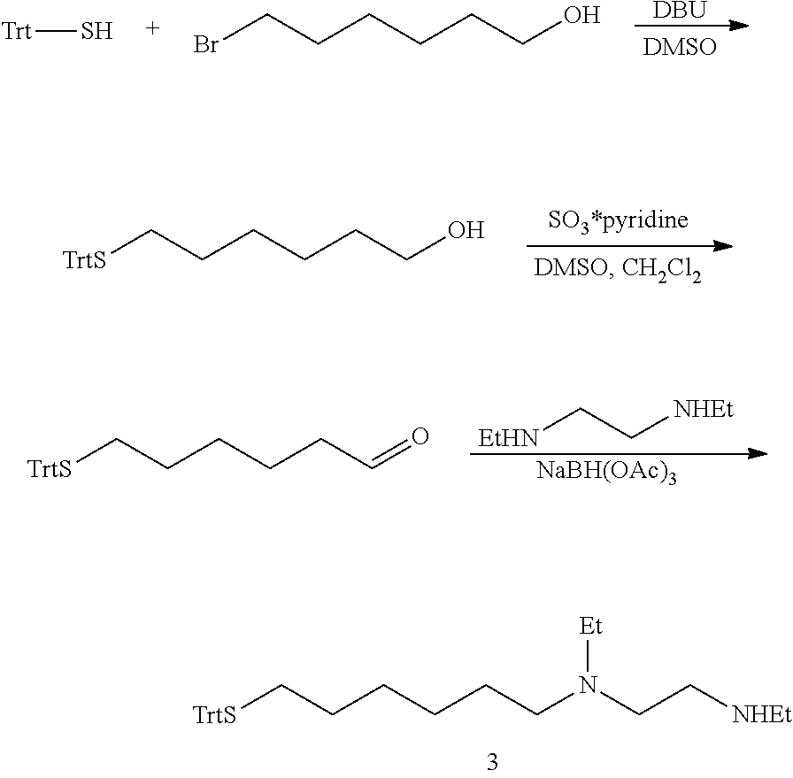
[TrtS]CCCCCCN(CC[NHEt])[Et].[DBU].[DMSO].[Trt]S.BrCCCCCCO.[TrtS]CCCCCCO.[EtHN]CC[NHEt].[NaBH(OAc)3].[TrtS]CCCCCC=O
